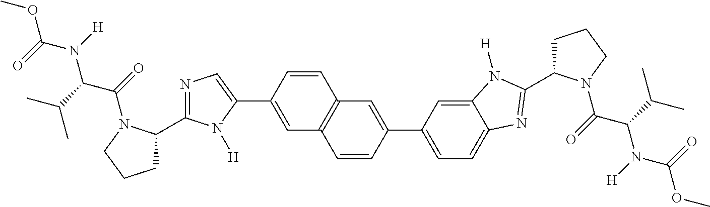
C1(C2CCCN2C(=O)C(C(C)C)N(C(OC)=O)[H])=NC=C(C2=CC3=C(C=C2)C=C(C2=CC=C4C(=C2)N([H])C(C2CCCN2C(=O)C(C(C)C)N(C(OC)=O)[H])=N4)C=C3)N1[H]
